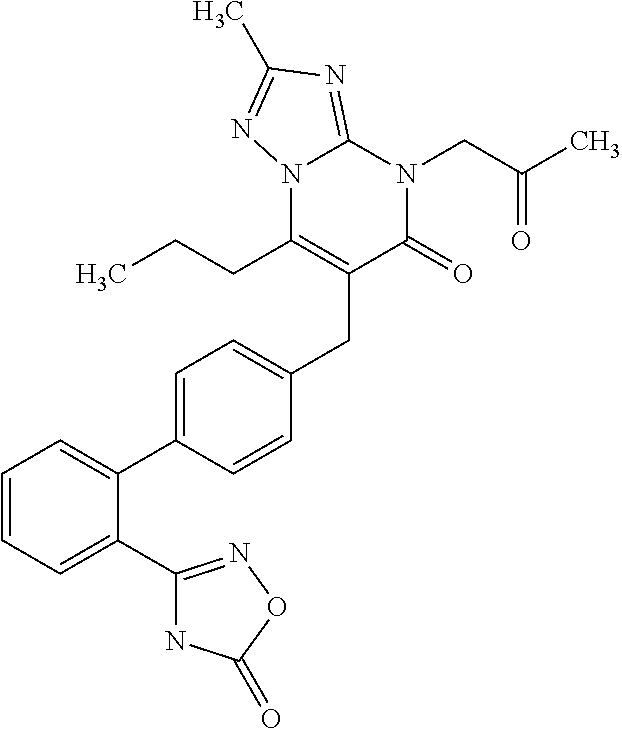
C1=CC=C(C2=NOC(=O)N2)C(C2=CC=C(CC3=C(CCC)N4C(=NC(C)=N4)N(CC(C)=O)C3=O)C=C2)=C1
